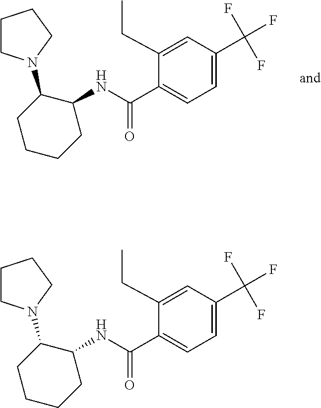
C1(CC)=CC(C(F)(F)F)=CC=C1C(=O)NC1C(N2CCCC2)CCCC1.C1(CC)=CC(C(F)(F)F)=CC=C1C(=O)NC1C(N2CCCC2)CCCC1
